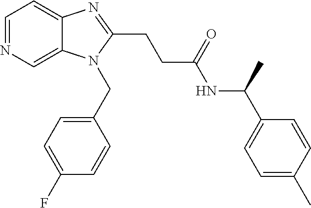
C1=NC=C2C(=C1)N=C(CCC(NC(C1=CC=C(C)C=C1)C)=O)N2CC1=CC=C(F)C=C1
